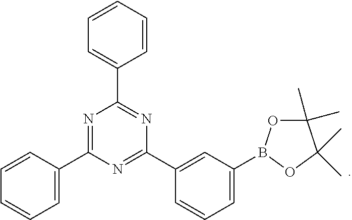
C1=CC=CC(C2=NC(C3=CC(B4OC(C)(C)C(C)(C)O4)=CC=C3)=NC(C3=CC=CC=C3)=N2)=C1
